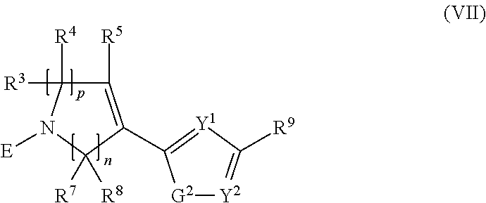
[G2]1[Y2]=C([R9])[Y1]=C1C1=C([R5])C([R4])([R3])N([E])C1([R8])[R7]
